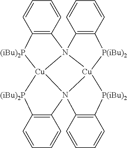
C12=C(C=CC=C1)N13C4=C(C=CC=C4)[P(iBu)2][Cu]14N1([Cu]3([(iBu)2P]2)[(iBu)2P]C2=C1C=CC=C2)C1=C([P(iBu)2]4)C=CC=C1
